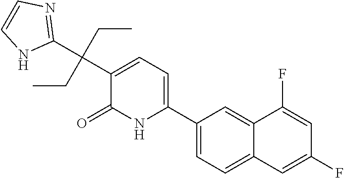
C1(C2=CC=C(C(C3=NC=CN3)(CC)CC)C(=O)N2)=CC=C2C(=C1)C(F)=CC(F)=C2
